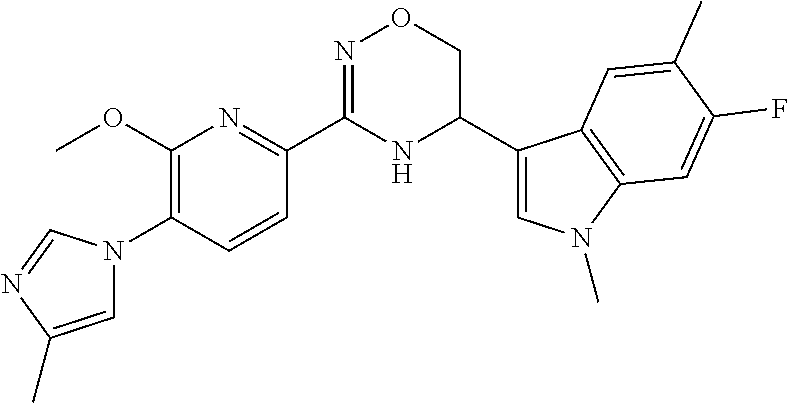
C1(OC)=C(N2C=C(C)N=C2)C=CC(C2=NOCC(C3=CN(C)C4=C3C=C(C)C(F)=C4)N2)=N1
